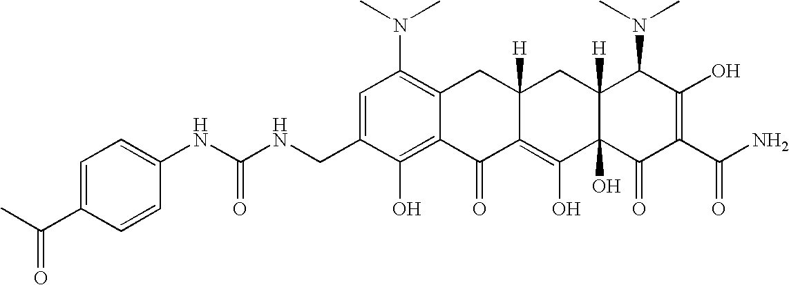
C1=C(CNC(NC2=CC=C(C(C)=O)C=C2)=O)C(O)=C2C(=C1N(C)C)CC1([H])C(=C(O)C3(O)C([H])(C1)C(N(C)C)C(O)=C(C(N)=O)C3=O)C2=O
